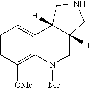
C1=CC([OMe])=C2C(=C1)C1([H])C([H])(CN2[Me])CNC1
